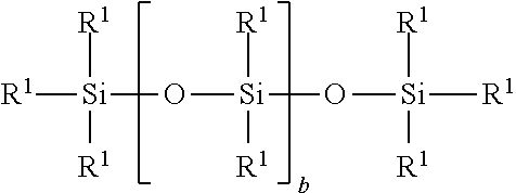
O([Si](O[Si]([R1])([R1])[R1])([R1])[R1])[Si]([R1])([R1])[R1]
